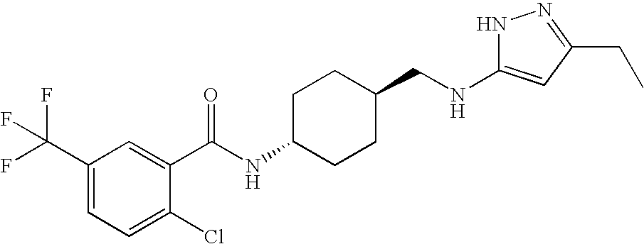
C1(C(F)(F)F)=CC=C(Cl)C(C(NC2CCC(CNC3=CC(CC)=NN3)CC2)=O)=C1
